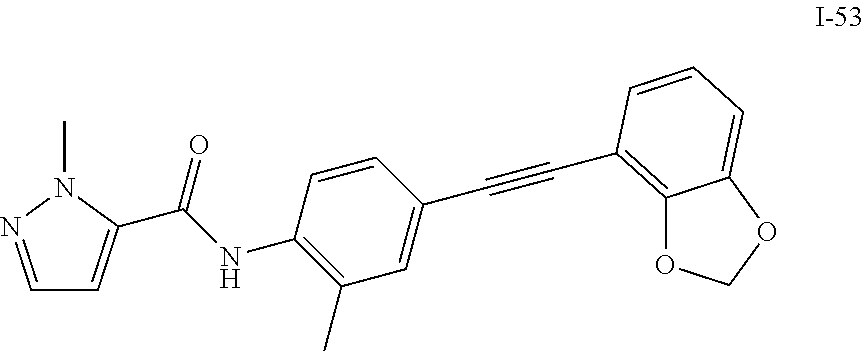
C1=NN(C)C(C(NC2=C(C)C=C(C#CC3=C4OCOC4=CC=C3)C=C2)=O)=C1
